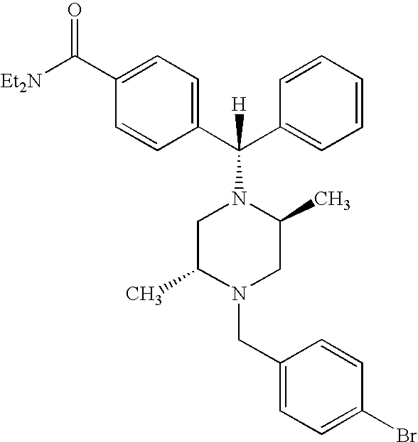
C1=C(C([Et2N])=O)C=CC(C(C2=CC=CC=C2)(N2CC(C)N(CC3=CC=C(Br)C=C3)CC2C)[H])=C1
